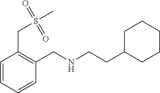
C1(CCNCC2=C(CS(C)(=O)=O)C=CC=C2)CCCCC1
